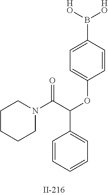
N1(C(C(OC2=CC=C(B([HO])[HO])C=C2)C2=CC=CC=C2)=O)CCCCC1
